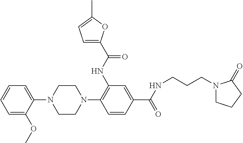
C1=CC(C(NCCCN2CCCC2=O)=O)=CC(NC(=O)C2=CC=C(C)O2)=C1N1CCN(C2=CC=CC=C2OC)CC1
